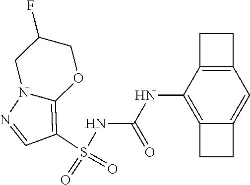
S(NC(NC1=C2C(=CC3=C1CC3)CC2)=O)(C1=C2N(N=C1)CC(F)CO2)(=O)=O
